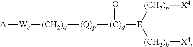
[A][Wc][(CH2)a][(Q)p][(C)d](=O)[E]([(CH2)b][X4])[(CH2)b][X4]
